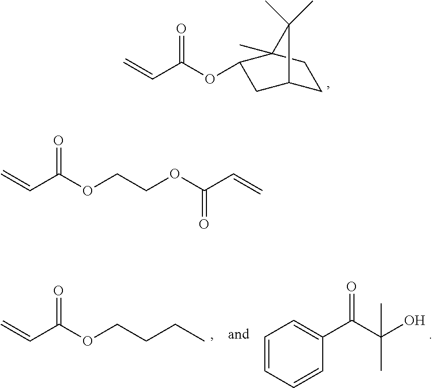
O=C(OC1CC2CCC1(C)C2(C)C)C=C.O=C(C=C)OCCCC.O=C(C(O)(C)C)C1=CC=CC=C1.O=C(C=C)OCCOC(C=C)=O
